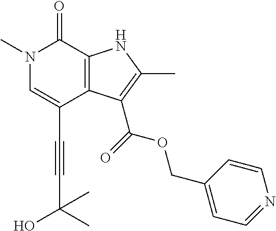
C(C1=CN(C)C(=O)C2=C1C(C(=O)OCC1=CC=NC=C1)=C(C)N2)#CC(O)(C)C
